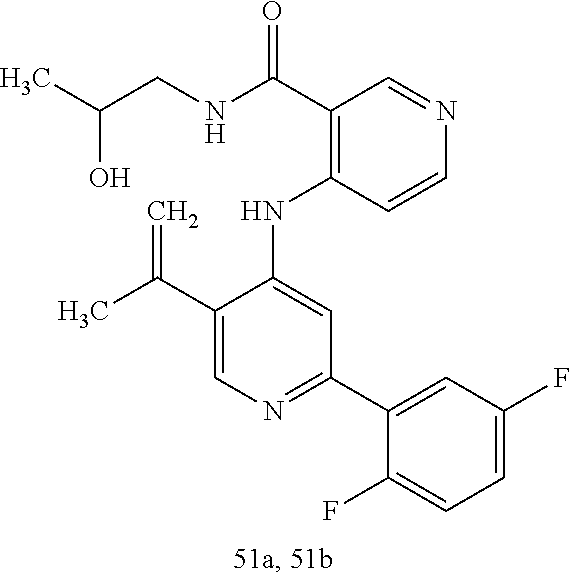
C1(NC2=CC(C3=CC(F)=CC=C3F)=NC=C2C(C)=C)=C(C(NCC(C)O)=O)C=NC=C1
